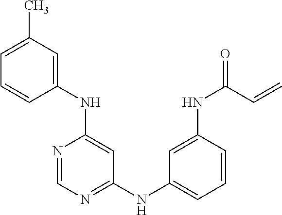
C1=C(C)C=C(NC2=CC(NC3=CC=CC(NC(=O)C=C)=C3)=NC=N2)C=C1
